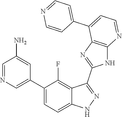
C1=NC=C(C2=CC=C3C(=C2F)C(C2=NC4=C(N2)N=CC=C4C2=CC=NC=C2)=NN3)C=C1N
